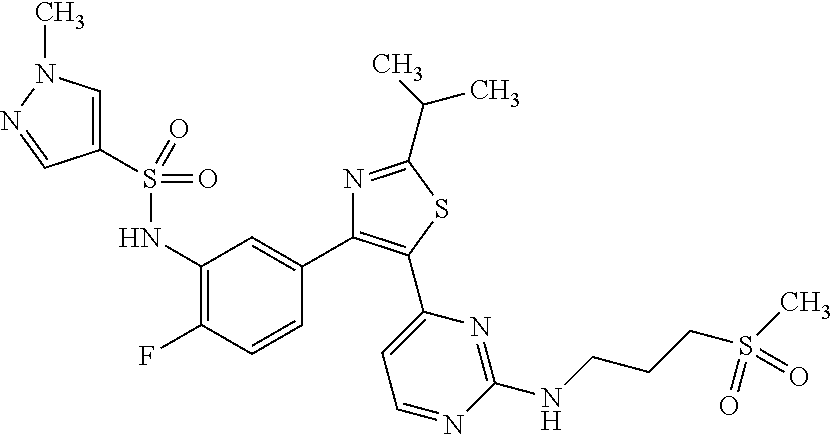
C1(NS(C2=CN(C)N=C2)(=O)=O)=C(F)C=CC(C2=C(C3=CC=NC(NCCCS(C)(=O)=O)=N3)SC(C(C)C)=N2)=C1
